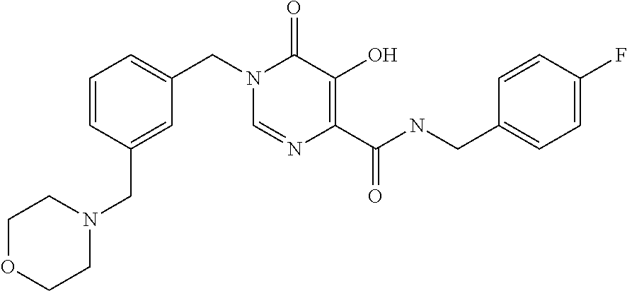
C1=NC(C(NCC2=CC=C(F)C=C2)=O)=C(O)C(=O)N1CC1=CC=CC(CN2CCOCC2)=C1
